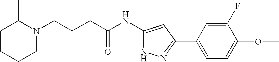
C(CCC(NC1=CC(C2=CC=C(OC)C(F)=C2)=NN1)=O)N1CCCCC1C
